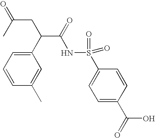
C1(C(C(=O)NS(=O)(=O)C2=CC=C(C(O)=O)C=C2)CC(C)=O)=CC=CC(C)=C1
